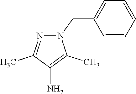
N1(CC2=CC=CC=C2)N=C(C)C(N)=C1C
